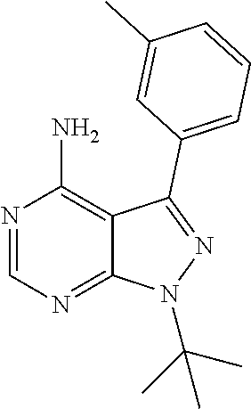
N1=CN=C2C(=C1N)C(C1=CC=CC(C)=C1)=NN2C(C)(C)C
